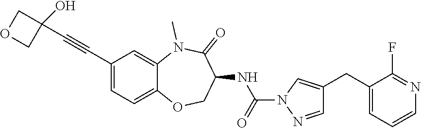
C(#CC1=CC=C2C(=C1)N(C)C(=O)C(NC(=O)N1N=CC(CC3=CC=CN=C3F)=C1)CO2)C1(O)COC1
